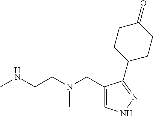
CNCCN(CC1=CNN=C1C1CCC(=O)CC1)C
